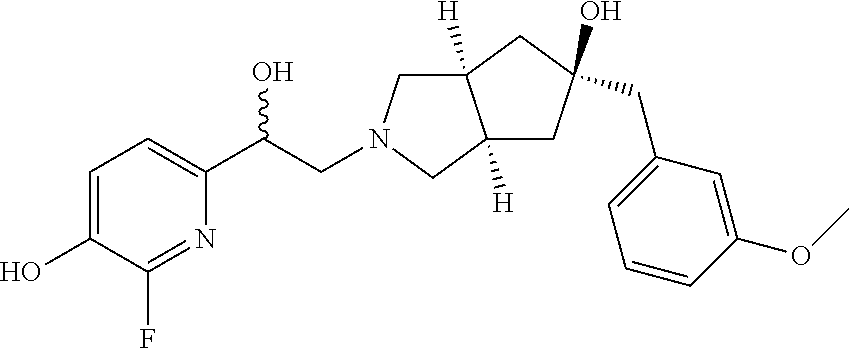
C1=C(O)C(F)=NC(C(O)CN2CC3([H])C([H])(C2)CC(CC2=CC=CC(OC)=C2)(O)C3)=C1
